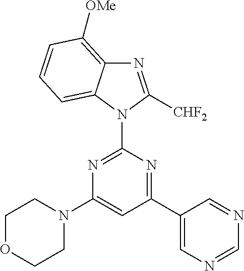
N1(C2=NC(N3CCOCC3)=CC(C3=CN=CN=C3)=N2)C([CHF2])=NC2=C([OMe])C=CC=C12
